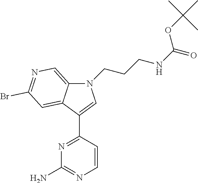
N1=C(C2=CN(CCCNC(=O)OC(C)(C)C)C3=CN=C(Br)C=C23)C=CN=C1N
